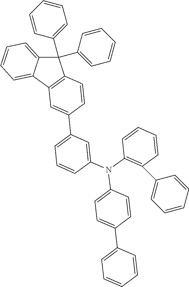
C1(C2=CC=CC=C2)(C2=CC=CC=C2)C2=CC=CC=C2C2=C1C=CC(C1=CC=CC(N(C3=CC=C(C4=CC=CC=C4)C=C3)C3=C(C4=CC=CC=C4)C=CC=C3)=C1)=C2
